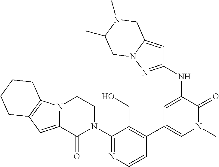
C1=CN=C(N2CCN3C(=CC4=C3CCCC4)C2=O)C(CO)=C1C1=CN(C)C(=O)C(NC2=NN3C(=C2)CN(C)C(C)C3)=C1
